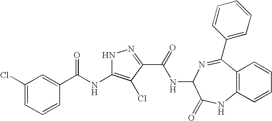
C1(Cl)=CC=CC(C(NC2=C(Cl)C(C(=O)NC3C(=O)NC4=C(C=CC=C4)C(C4=CC=CC=C4)=N3)=NN2)=O)=C1
